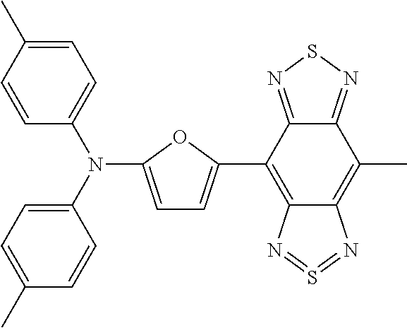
C1=C(N(C2=CC=C(C)C=C2)C2=CC=C(C)C=C2)OC(C2=C3C(=C(C)C4=NSN=C24)N=S=N3)=C1
